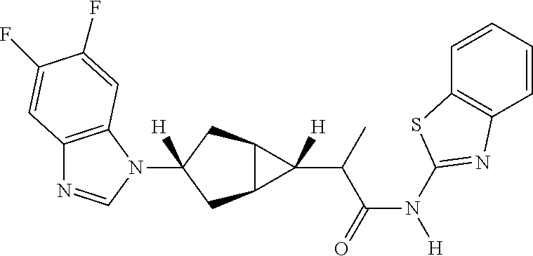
C12=C(N(C3([H])CC4C(C3)C4(C(C(N([H])C3=NC4=C(C=CC=C4)S3)=O)C)[H])C=N1)C=C(F)C(F)=C2
